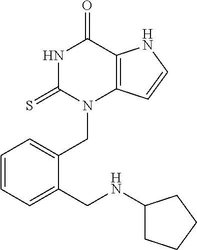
N1C(=S)N(CC2=CC=CC=C2CNC2CCCC2)C2=C(C1=O)NC=C2
